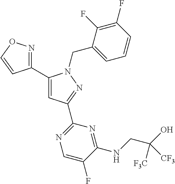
C1(C2=NOC=C2)=CC(C2=NC=C(F)C(NCC(O)([F3C])[CF3])=N2)=NN1CC1=CC=CC(F)=C1F
